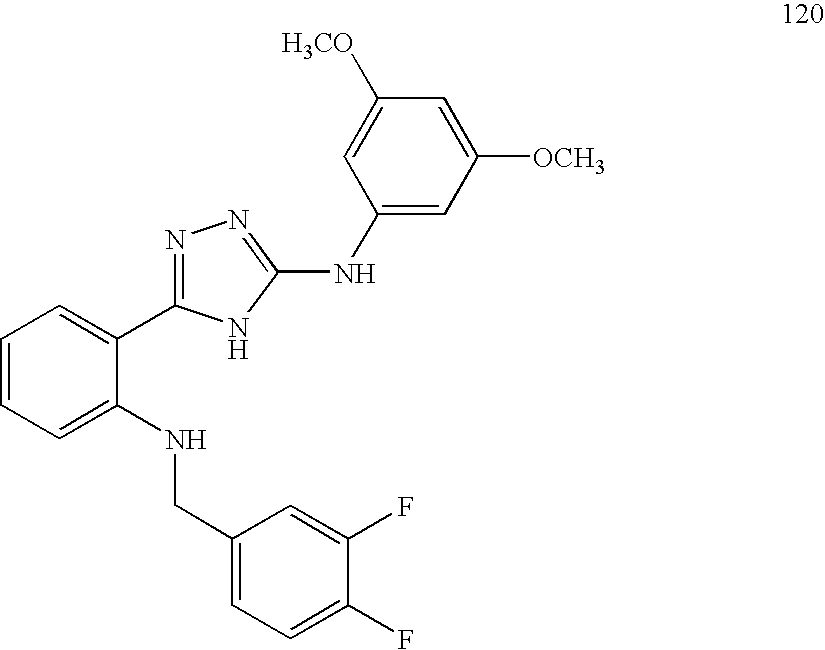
C1=CC=C(NCC2=CC=C(F)C(F)=C2)C(C2=NN=C(NC3=CC([OCH3])=CC([H3CO])=C3)N2)=C1
